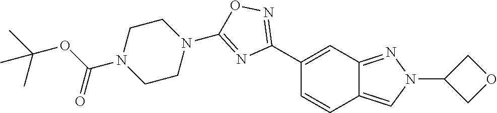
C1(C2=NOC(N3CCN(C(OC(C)(C)C)=O)CC3)=N2)=CC2=NN(C3COC3)C=C2C=C1
